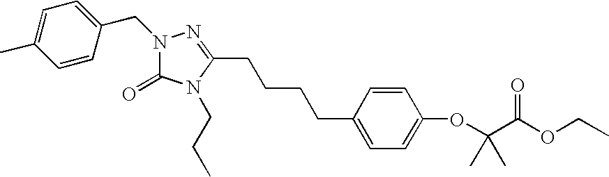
N1(CC2=CC=C(C)C=C2)C(=O)N(CCC)C(CCCCC2=CC=C(OC(C(OCC)=O)(C)C)C=C2)=N1
